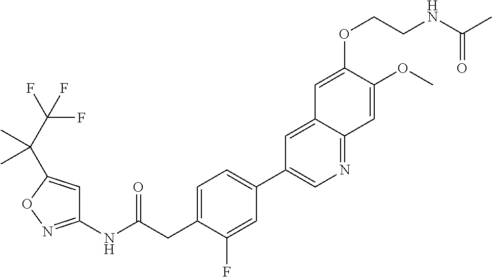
C1(NC(CC2=CC=C(C3=CN=C4C(=C3)C=C(OCCNC(C)=O)C(OC)=C4)C=C2F)=O)=NOC(C(C(F)(F)F)(C)C)=C1
